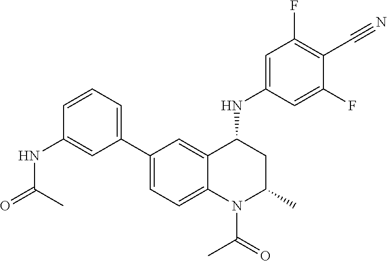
C1(NC2CC(C)N(C(C)=O)C3=CC=C(C4=CC=CC(NC(C)=O)=C4)C=C23)=CC(F)=C(C#N)C(F)=C1
